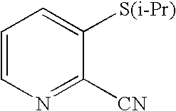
C1=CN=C([CN])C([S(i-Pr)])=C1
